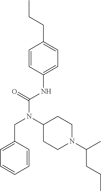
C1=C(CN(C(NC2=CC=C(CCC)C=C2)=O)C2CCN(C(CCC)C)CC2)C=CC=C1
